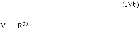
C[V](C)[R30]
